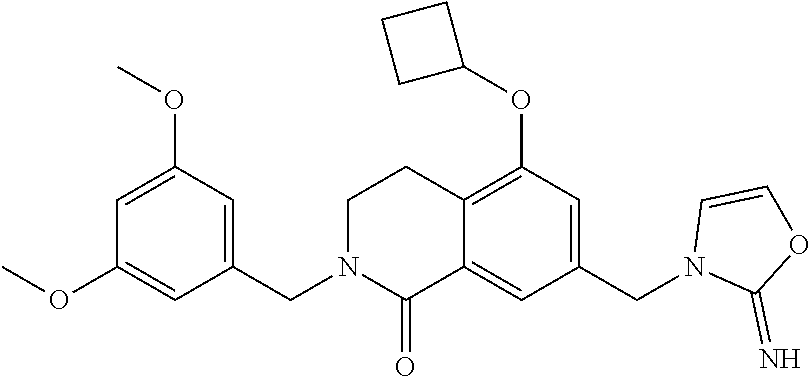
C12=C(OC3CCC3)C=C(CN3C(=N)OC=C3)C=C1C(=O)N(CC1=CC(OC)=CC(OC)=C1)CC2
